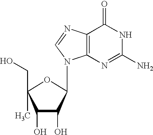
C1(O)C(O)C(N2C3=C(C(=O)NC(N)=N3)N=C2)OC1(C)CO
